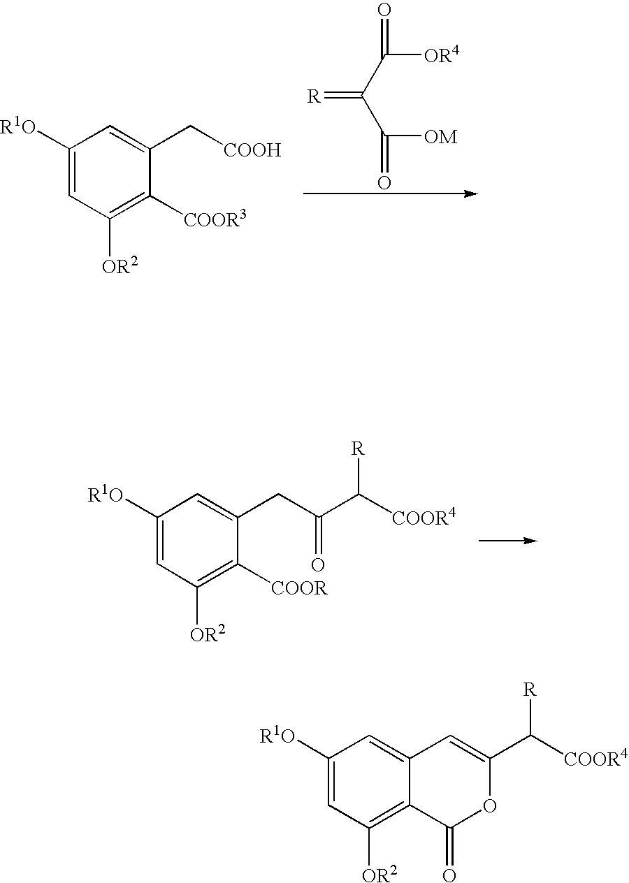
C1([R1O])=CC([OR2])=C([COOR3])C(C[COOH])=C1.[R]=C(C([OM])=O)C([OR4])=O.C1([R1O])=CC([OR2])=C([COOR])C(CC(C([R])[COOR4])=O)=C1.C1([R1O])=CC([OR2])=C2C(=C1)C=C(C([R])[COOR4])OC2=O
